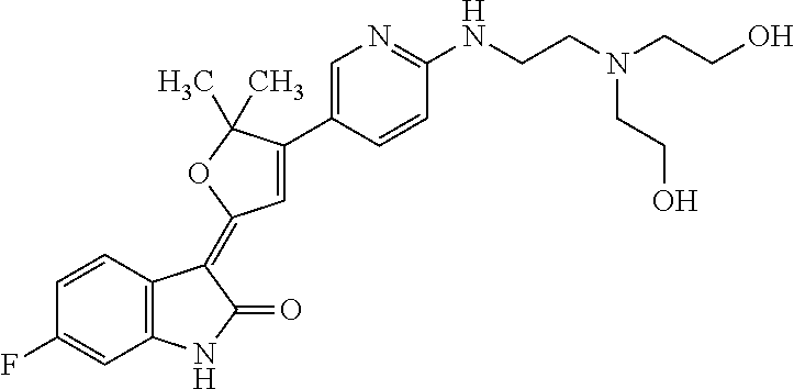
C1=CC2=C(C=C1F)NC(=O)C2=C1C=C(C2=CN=C(NCCN(CCO)CCO)C=C2)C(C)(C)O1
